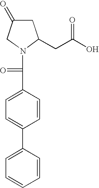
C1=C(C2=CC=C(C(=O)N3C(CC(O)=O)CC(=O)C3)C=C2)C=CC=C1
